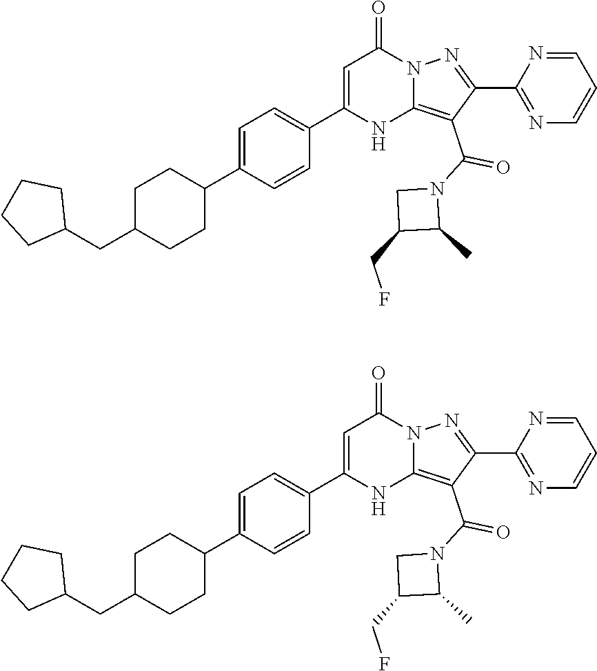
C1C(CF)C(C)N1C(C1=C2NC(C3=CC=C(C4CCC(CC5CCCC5)CC4)C=C3)=CC(=O)N2N=C1C1=NC=CC=N1)=O.C1C(CF)C(C)N1C(C1=C2NC(C3=CC=C(C4CCC(CC5CCCC5)CC4)C=C3)=CC(=O)N2N=C1C1=NC=CC=N1)=O
